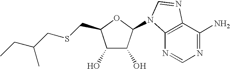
C1(O)C(O)C(N2C3=C(C(N)=NC=N3)N=C2)OC1CSCC(CC)C
